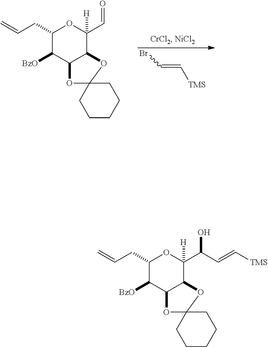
C1(CC=C)C([BzO])C2C(C([H])(C(C=C[TMS])O)O1)OC1(O2)CCCCC1.C1(CC=C)C([BzO])C2C(C([H])(C=O)O1)OC1(O2)CCCCC1.C(=C[TMS])Br
